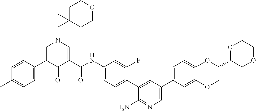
C1C(CN2C=C(C3=CC=C(C)C=C3)C(=O)C(C(NC3=CC=C(C4=CC(C5=CC=C(OCC6COCCO6)C(OC)=C5)=CN=C4N)C(F)=C3)=O)=C2)(C)CCOC1
